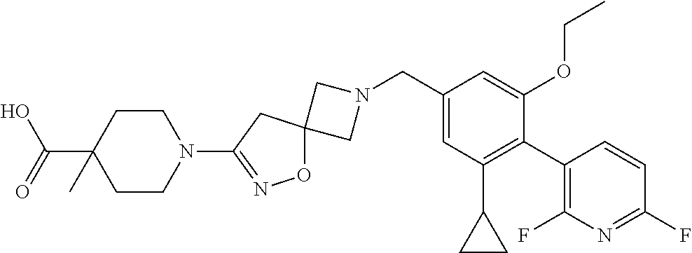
C1N(CC2=CC(C3CC3)=C(C3=C(F)N=C(F)C=C3)C(OCC)=C2)CC12ON=C(N1CCC(C(O)=O)(C)CC1)C2
